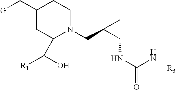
C1(C[G])CC(C([R1])O)N(CC2CC2NC(=O)N)CC1.[R3]
